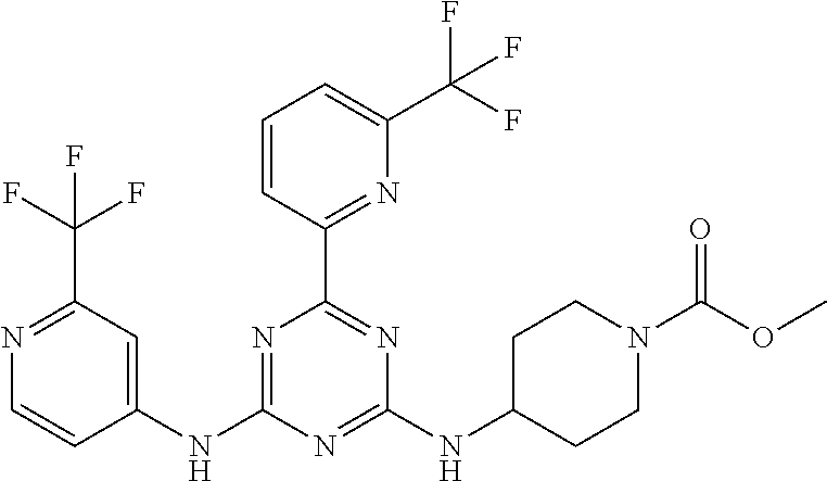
C1(NC2=CC(C(F)(F)F)=NC=C2)=NC(C2=NC(C(F)(F)F)=CC=C2)=NC(NC2CCN(C(OC)=O)CC2)=N1
